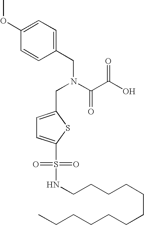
C1=C(OC)C=CC(CN(C(C(O)=O)=O)CC2=CC=C(S(NCCCCCCCCCCCC)(=O)=O)S2)=C1
